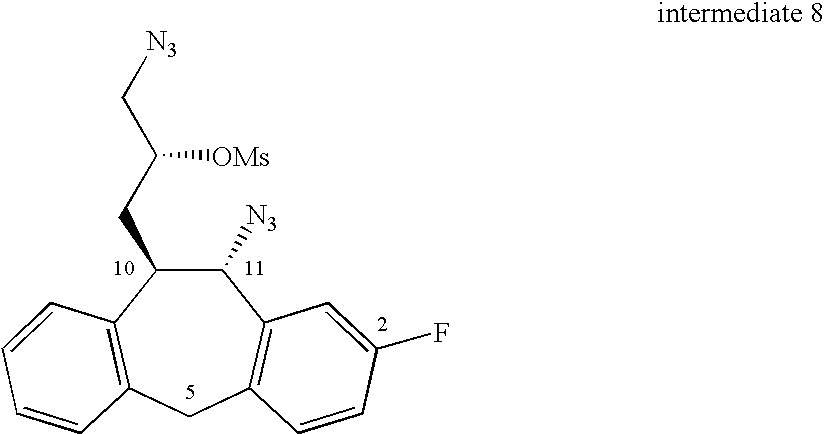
C1([N3])C(CC([OMs])C[N3])C2=C(CC3=C1C=C(F)C=C3)C=CC=C2
